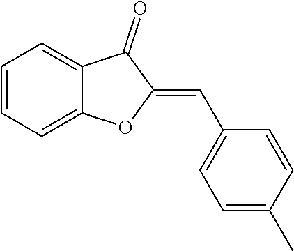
C1=CC=C2C(=C1)C(=O)C(=CC1=CC=C(C)C=C1)O2
